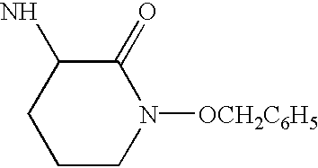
C1CN([OCH2C6H5])C(=O)C(N)C1
